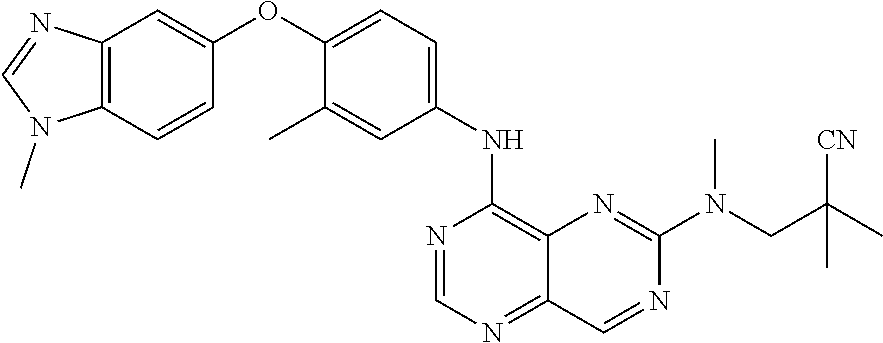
N1=CN=C2C(=C1NC1=CC=C(OC3=CC4=C(N(C)C=N4)C=C3)C(C)=C1)N=C(N(C)CC(C)([CN])C)N=C2
